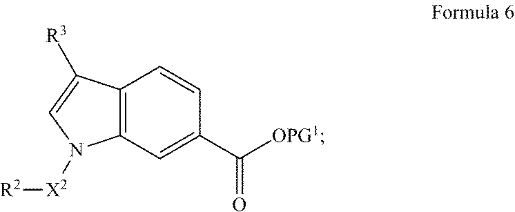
C1(C([OPG1])=O)=CC2=C(C=C1)C([R3])=CN2[X2][R2]
